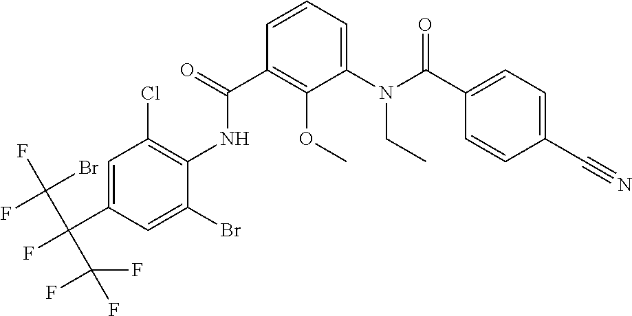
C1=C(C(F)(C(Br)(F)F)C(F)(F)F)C=C(Br)C(NC(C2=C(OC)C(N(CC)C(=O)C3=CC=C(C#N)C=C3)=CC=C2)=O)=C1Cl
